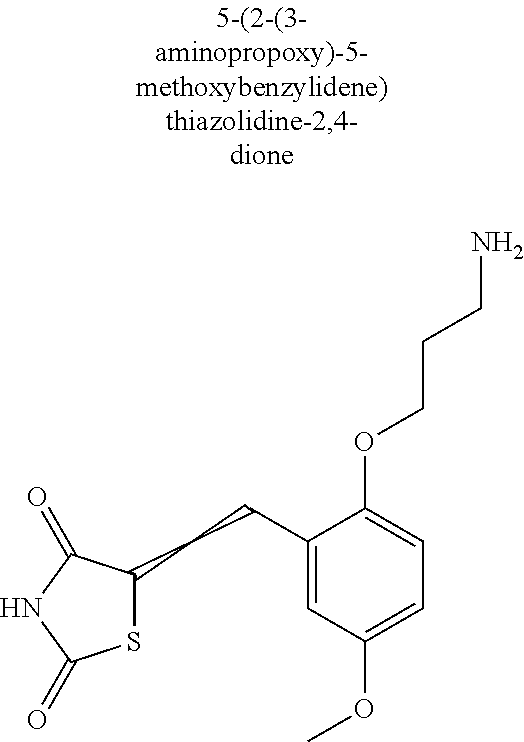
S1C(CCC2=CC(OC)=CC=C2OCCCN)C(=O)NC1=O
